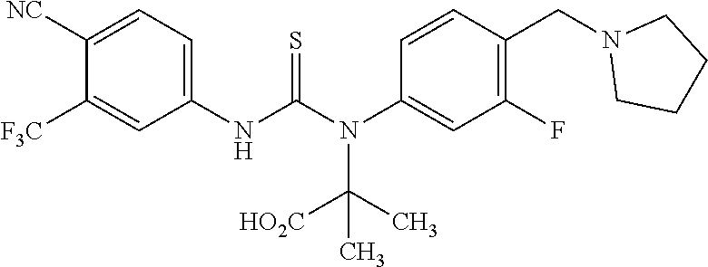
C1(NC(N(C2=CC(F)=C(CN3CCCC3)C=C2)C([HO2C])(C)C)=S)=CC=C([NC])C([F3C])=C1
